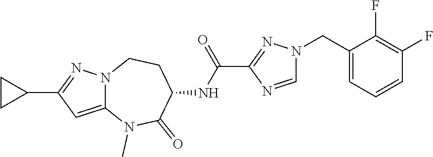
C12=CC(C3CC3)=NN1CCC(NC(C1=NN(CC3=CC=CC(F)=C3F)C=N1)=O)C(=O)N2C
